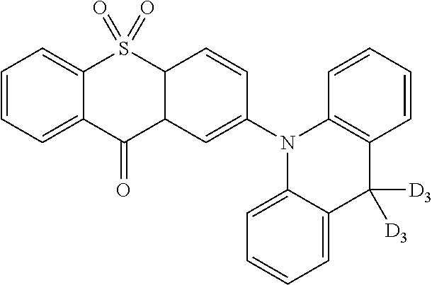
C1=C2N(C3=CC4C(=O)C5=CC=CC=C5S(=O)(=O)C4C=C3)C3=C(C([D3])([D3])C2=CC=C1)C=CC=C3
